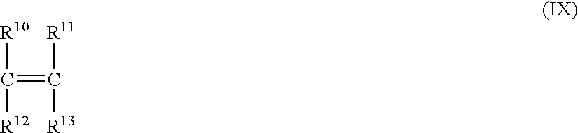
C(=C([R11])[R13])([R10])[R12]
